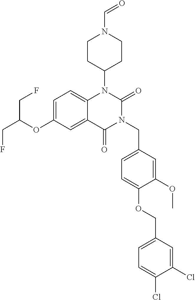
C1=C(OC(CF)CF)C=C2C(=C1)N(C1CCN(C=O)CC1)C(=O)N(CC1=CC=C(OCC3=CC=C(Cl)C(Cl)=C3)C(OC)=C1)C2=O
